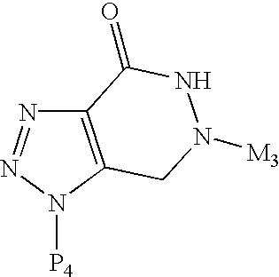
C12=C(N([P4])N=N1)CN([M3])NC2=O
